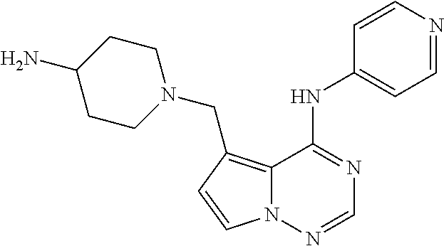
C12=C(CN3CCC(N)CC3)C=CN1N=CN=C2NC1=CC=NC=C1
